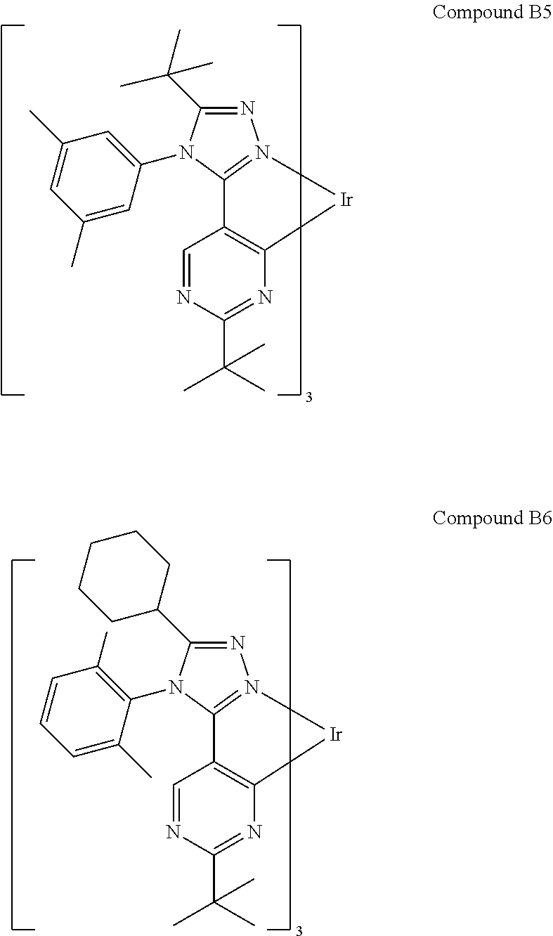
C(C1=NN2=C(N1C1=CC(C)=CC(C)=C1)C1=C(N=C(C(C)(C)C)N=C1)[Ir]2)(C)(C)C.C1(C2=NN3=C(N2C2=C(C)C=CC=C2C)C2=C(N=C(C(C)(C)C)N=C2)[Ir]3)CCCCC1
